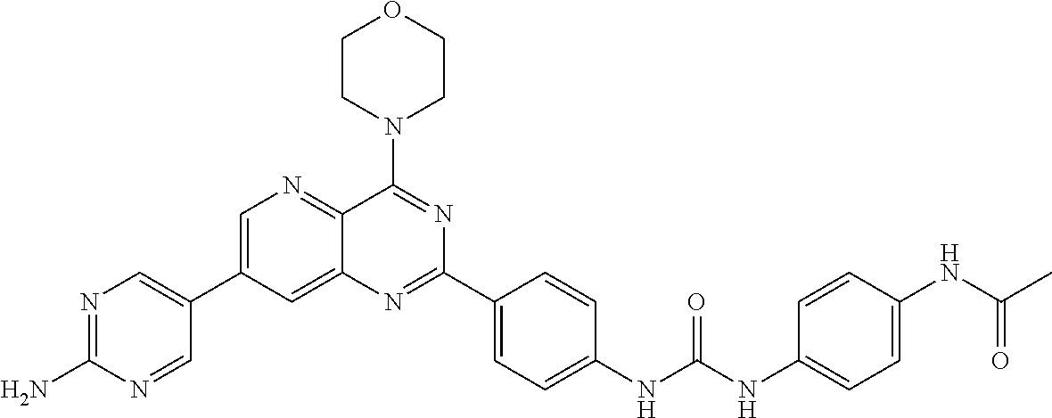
C1=C(C2=CN=C(N)N=C2)C=C2C(=N1)C(N1CCOCC1)=NC(C1=CC=C(NC(NC3=CC=C(NC(C)=O)C=C3)=O)C=C1)=N2
